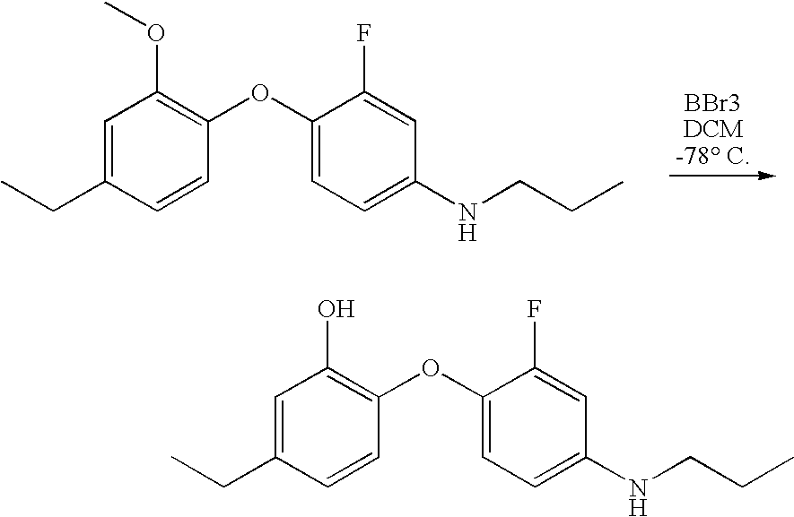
[BBr3DCM-78 C].C1=C(CC)C=CC(OC2=CC=C(NCCC)C=C2F)=C1OC.C1=C(CC)C=CC(OC2=CC=C(NCCC)C=C2F)=C1O
